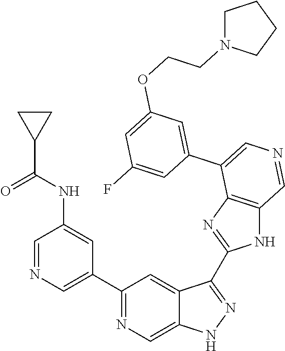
C1(C2=CN=CC(NC(C3CC3)=O)=C2)=NC=C2C(=C1)C(C1=NC3=C(N1)C=NC=C3C1=CC(OCCN3CCCC3)=CC(F)=C1)=NN2
